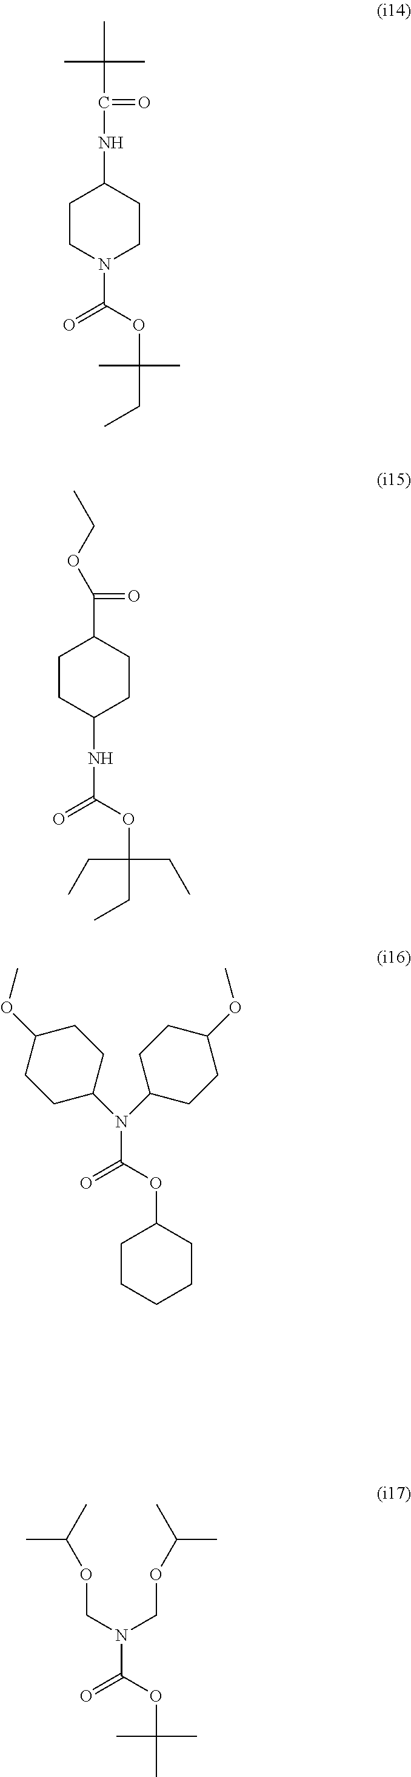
N(C1CCN(C(OC(C)(C)CC)=O)CC1)C(C(C)(C)C)=O.C(C1CCC(NC(OC(CC)(CC)CC)=O)CC1)(OCC)=O.C1(N(C2CCC(OC)CC2)C(OC2CCCCC2)=O)CCC(OC)CC1.O(CN(COC(C)C)C(=O)OC(C)(C)C)C(C)C
